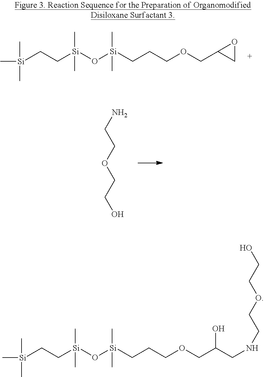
C[Si](CC[Si](O[Si](CCCOCC(CNCCOCCO)O)(C)C)(C)C)(C)C.NCCOCCO.C[Si](CC[Si](O[Si](CCCOCC1CO1)(C)C)(C)C)(C)C
